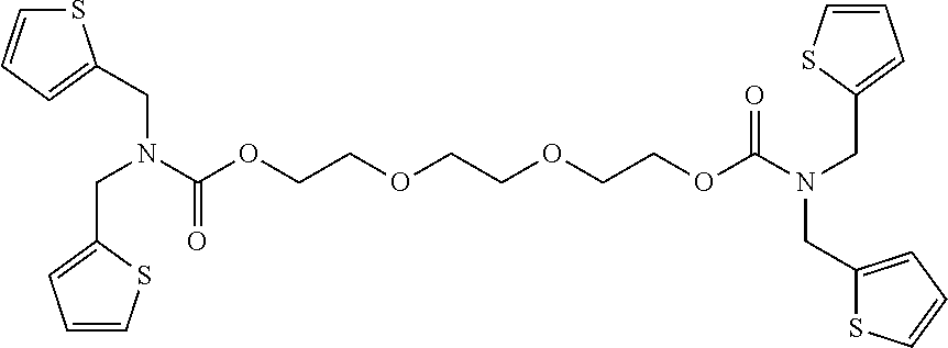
S1C=CC=C1CN(C(OCCOCCOCCOC(N(CC1=CC=CS1)CC1=CC=CS1)=O)=O)CC1=CC=CS1
